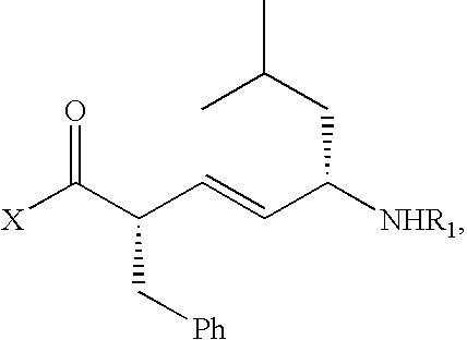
[X]C(C(C=CC([NHR1])CC(C)C)C[Ph])=O
